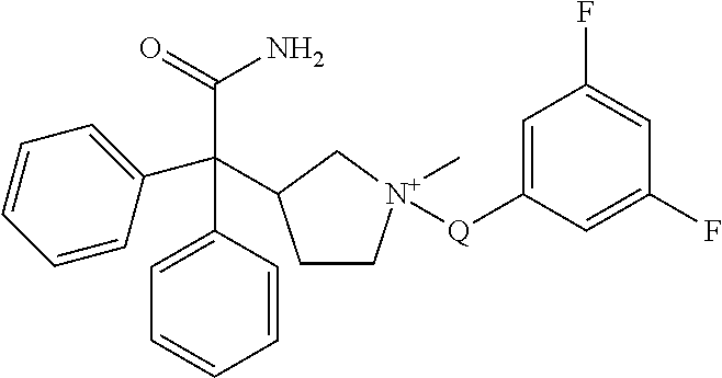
C1=CC(C(C2=CC=CC=C2)(C(=O)N)C2CC[N+](C)([Q]C3=CC(F)=CC(F)=C3)C2)=CC=C1
